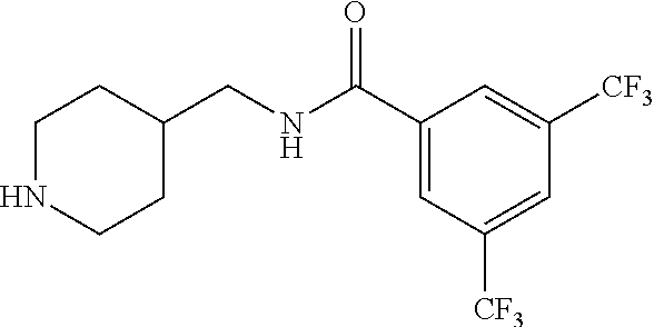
C1NCCC(CNC(C2=CC([CF3])=CC([CF3])=C2)=O)C1
